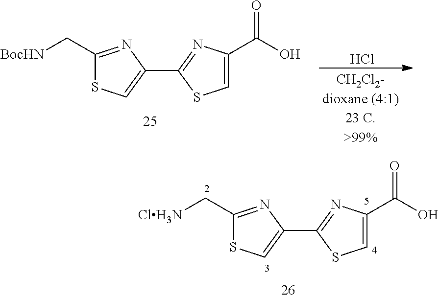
C1(C2=NC(C(O)=O)=CS2)=CSC(C[ClH3N])=N1.C1(C2=NC(C(O)=O)=CS2)=CSC(C[BocHN])=N1.Cl
